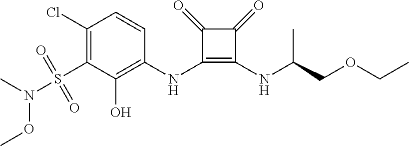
C1(Cl)=C(S(N(OC)C)(=O)=O)C(O)=C(NC2=C(NC(COCC)C)C(=O)C2=O)C=C1
